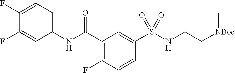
C1(F)=CC=C(NC(C2=C(F)C=CC(S(NCC[NBoc]C)(=O)=O)=C2)=O)C=C1F
